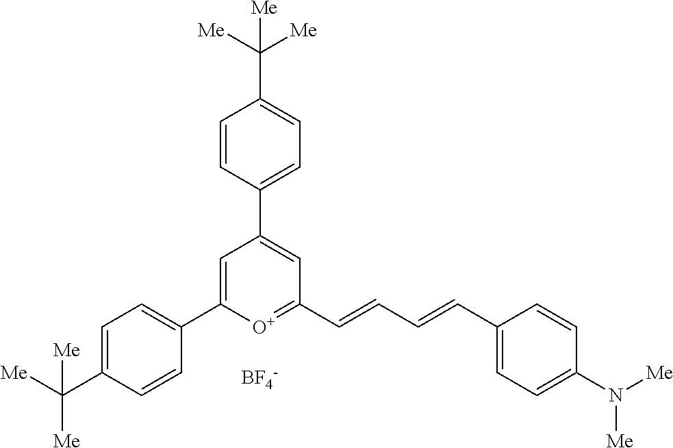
[BF4-].C1=C(C2=CC=C(C([Me])([Me])[Me])C=C2)[O+]=C(C=CC=CC2=CC=C(N([Me])[Me])C=C2)C=C1C1=CC=C(C([Me])([Me])[Me])C=C1
